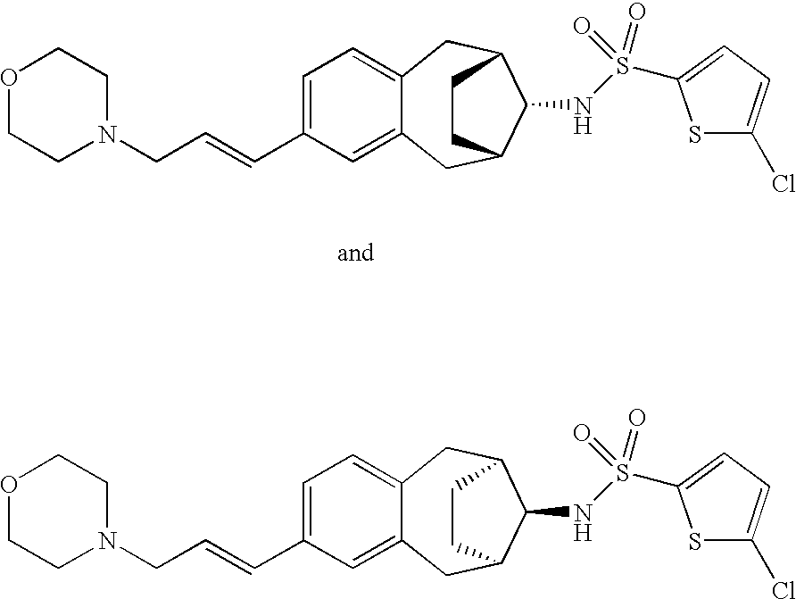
O1CCN(CC=CC2=CC=C3C(=C2)CC2C(NS(C4=CC=C(Cl)S4)(=O)=O)C(C3)CC2)CC1.O1CCN(CC=CC2=CC=C3C(=C2)CC2C(NS(C4=CC=C(Cl)S4)(=O)=O)C(C3)CC2)CC1
